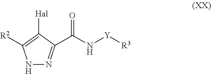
N1N=C(C(=O)N[Y][R3])C([Hal])=C1[R2]
